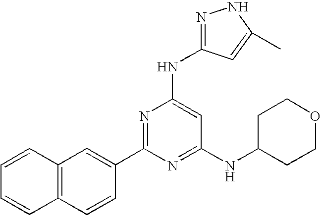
C12=C(C=CC(C3=NC(NC4=NNC(C)=C4)=CC(NC4CCOCC4)=N3)=C1)C=CC=C2
